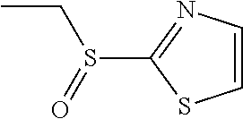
CCS(C1=NC=CS1)=O
